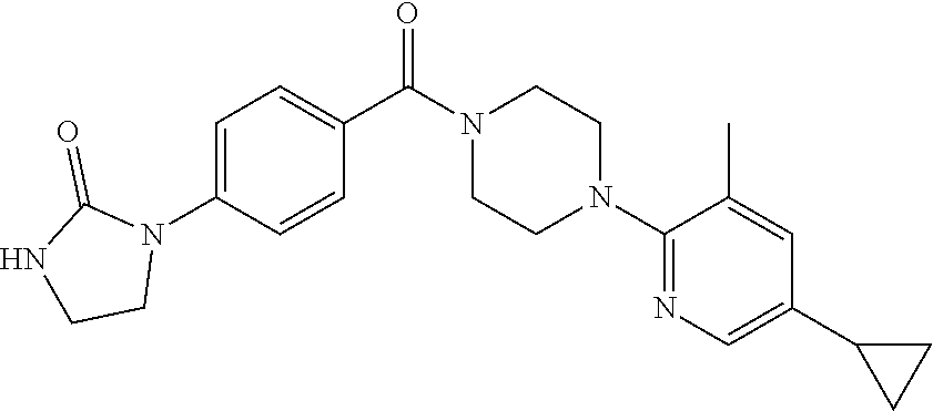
C1=C(N2C(=O)NCC2)C=CC(C(N2CCN(C3=NC=C(C4CC4)C=C3C)CC2)=O)=C1
